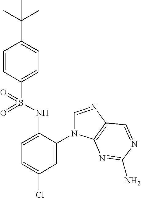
C1=CC(S(NC2=CC=C(Cl)C=C2N2C=NC3=C2N=C(N)N=C3)(=O)=O)=CC=C1C(C)(C)C
